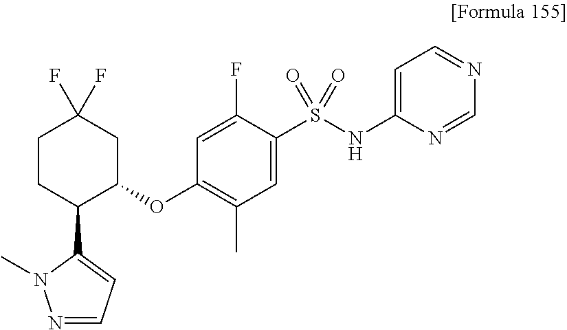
C1(OC2CC(F)(F)CCC2C2=CC=NN2C)=C(C)C=C(S(NC2=CC=NC=N2)(=O)=O)C(F)=C1
